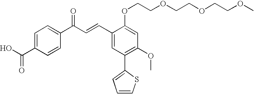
C1=C(C(O)=O)C=CC(C(=O)C=CC2=CC(C3=CC=CS3)=C(OC)C=C2OCCOCCOCCOC)=C1
